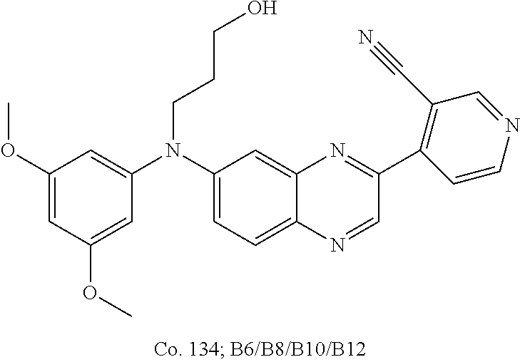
C1(OC)=CC(OC)=CC(N(C2=CC=C3C(=C2)N=C(C2=C(C#N)C=NC=C2)C=N3)CCCO)=C1
